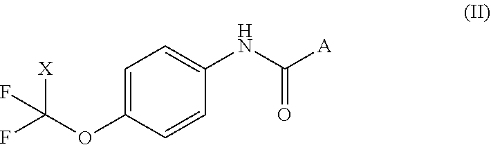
C1=C(OC(F)([X])F)C=CC(NC(=O)[A])=C1
